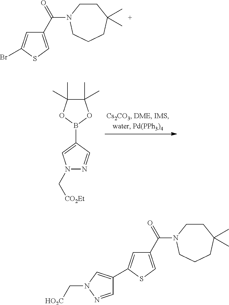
C1(C(=O)N2CCC(C)(C)CCC2)=CSC(Br)=C1.C1(C)(C)C(C)(C)OB(C2=CN(C[CO2Et])N=C2)O1.C1(C(=O)N2CCC(C)(C)CCC2)=CSC(C2=CN(C[HO2C])N=C2)=C1
